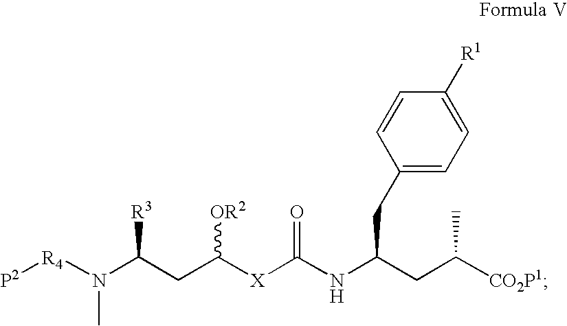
C1(CC(NC([X]C(CC(N([R4][P2])C)[R3])[OR2])=O)CC([CO2P1])C)=CC=C([R1])C=C1
